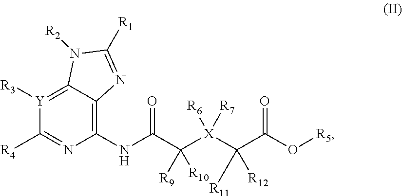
C12=[Y]([R3])C([R4])=NC(NC(C([X](C(C(O[R5])=O)([R11])[R12])([R6])[R7])([R9])[R10])=O)=C1N=C([R1])N2[R2]
